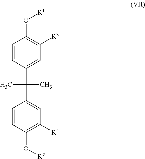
C1=CC(C(C2=CC([R4])=C(O[R2])C=C2)(C)C)=CC([R3])=C1O[R1]
